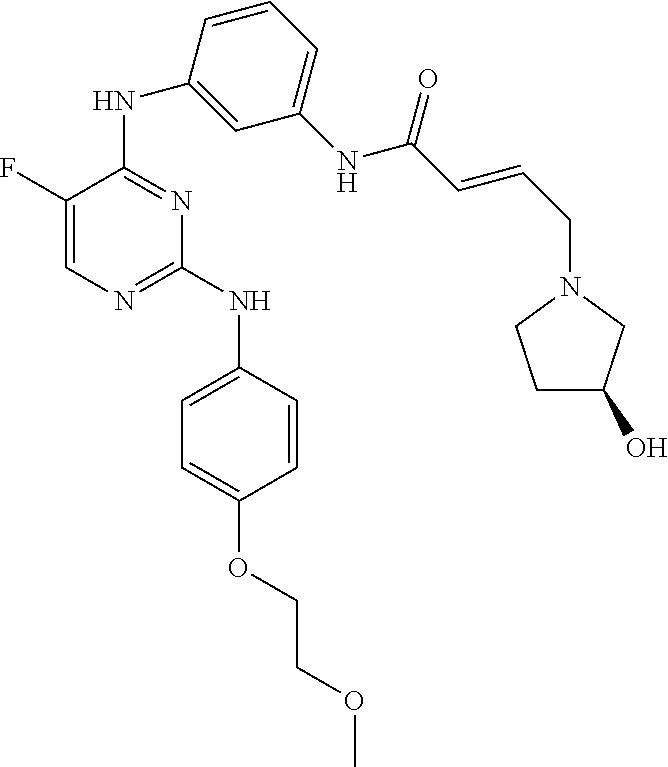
C1(F)=CN=C(NC2=CC=C(OCCOC)C=C2)N=C1NC1=CC(NC(C=CCN2CC(O)CC2)=O)=CC=C1
